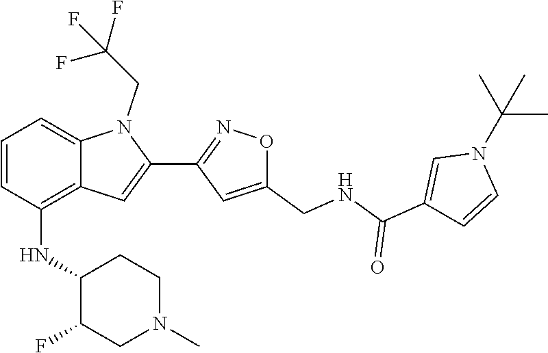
N1(C(C)(C)C)C=CC(C(=O)NCC2=CC(C3=CC4=C(NC5C(F)CN(C)CC5)C=CC=C4N3CC(F)(F)F)=NO2)=C1
